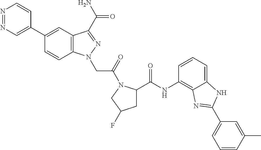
C12=CC=CC(NC(C3CC(F)CN3C(CN3C4=C(C=C(C5=CN=NC=C5)C=C4)C(C(N)=O)=N3)=O)=O)=C1N=C(C1=CC=CC(C)=C1)N2
